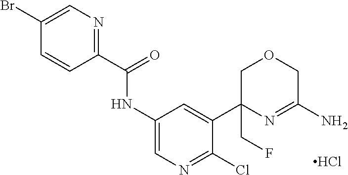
C1(Br)=CN=C(C(=O)NC2=CN=C(Cl)C(C3(CF)N=C(N)COC3)=C2)C=C1.Cl
